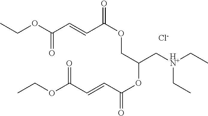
C(OC(C=CC(OCC(OC(=O)C=CC(OCC)=O)C[HN+](CC)CC)=O)=O)C.[Cl-]
